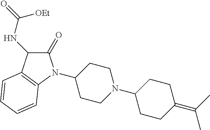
C1(N2C(=O)C(NC(=O)[OEt])C3=C2C=CC=C3)CCN(C2CCC(=C(C)C)CC2)CC1
